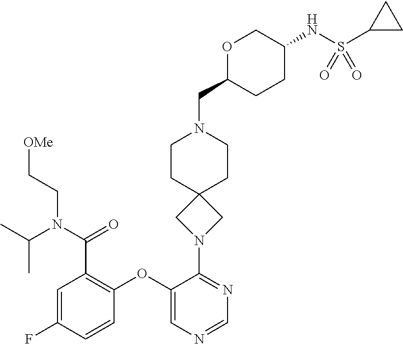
C1=C(F)C=CC(OC2=CN=CN=C2N2CC3(C2)CCN(CC2CCC(NS(C4CC4)(=O)=O)CO2)CC3)=C1C(N(C(C)C)CC[OMe])=O
